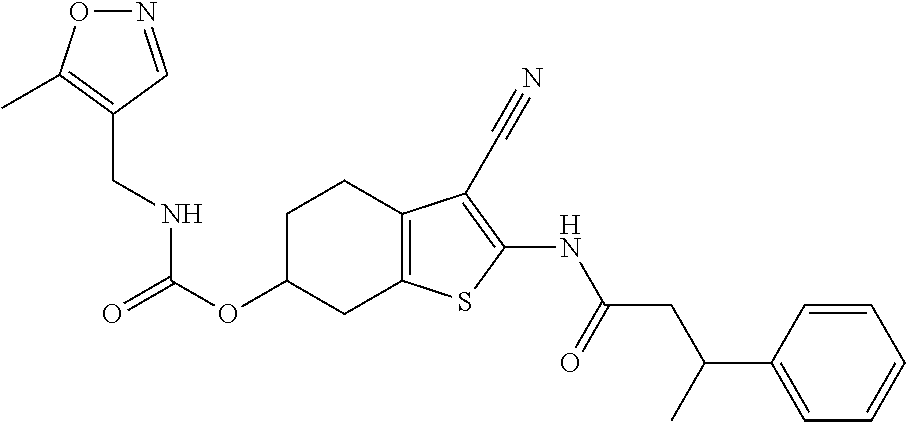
C(OC1CC2=C(CC1)C(C#N)=C(NC(CC(C1=CC=CC=C1)C)=O)S2)(NCC1=C(C)ON=C1)=O
